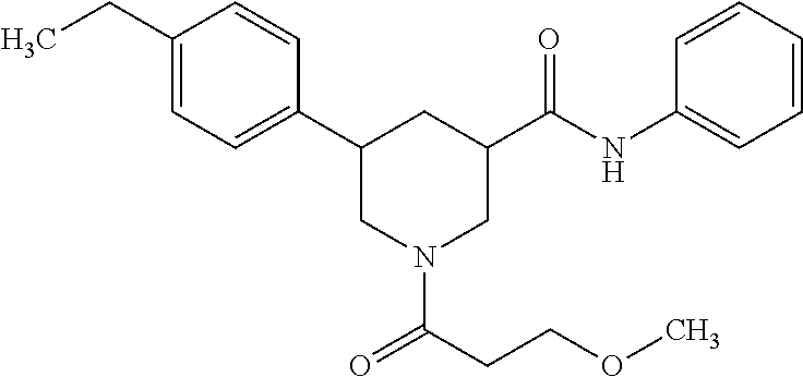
C1(CC)=CC=C(C2CN(C(CCOC)=O)CC(C(NC3=CC=CC=C3)=O)C2)C=C1
